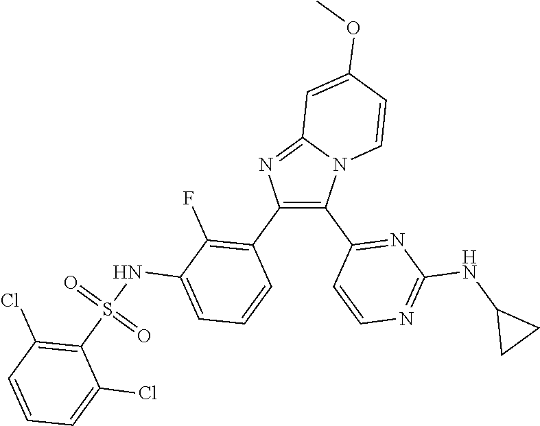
C12=NC(C3=C(F)C(NS(C4=C(Cl)C=CC=C4Cl)(=O)=O)=CC=C3)=C(C3=NC(NC4CC4)=NC=C3)N1C=CC(OC)=C2
